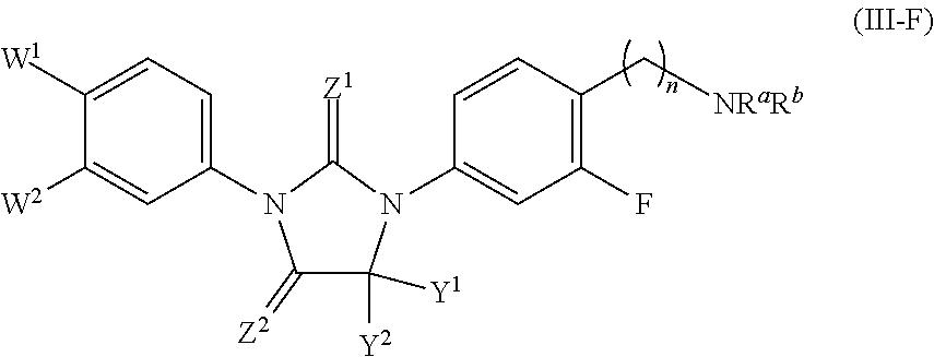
C1([W1])=CC=C(N2C(=[Z2])C([Y2])([Y1])N(C3=CC(F)=C(C[NRaRb])C=C3)C2=[Z1])C=C1[W2]
